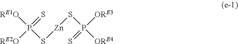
[RE1O]P(S[Zn]SP([ORE4])(=S)[ORE3])(=S)[RE2O]
